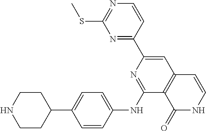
C1(C2=CC3=C(C(NC4=CC=C(C5CCNCC5)C=C4)=N2)C(=O)NC=C3)=NC(SC)=NC=C1
